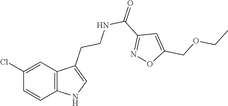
C12=C(C=C(Cl)C=C1)C(CCNC(C1=NOC(COCC)=C1)=O)=CN2
